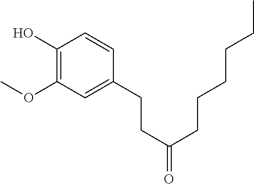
C1(O)=C(OC)C=C(CCC(=O)CCCCCC)C=C1
